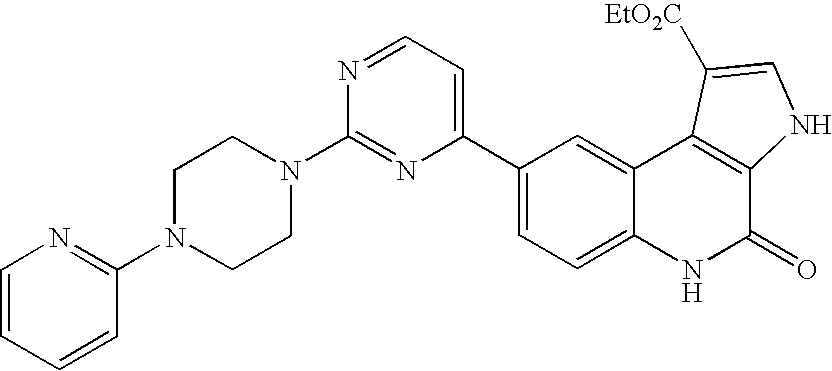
C1(C2=CC=NC(N3CCN(C4=NC=CC=C4)CC3)=N2)=CC=C2C(=C1)C1=C(C(=O)N2)NC=C1[EtO2C]
